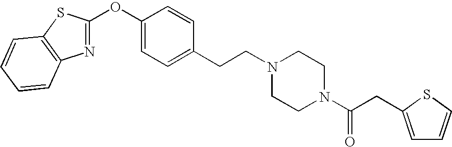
C1(OC2=NC3=C(S2)C=CC=C3)=CC=C(CCN2CCN(C(=O)CC3=CC=CS3)CC2)C=C1
